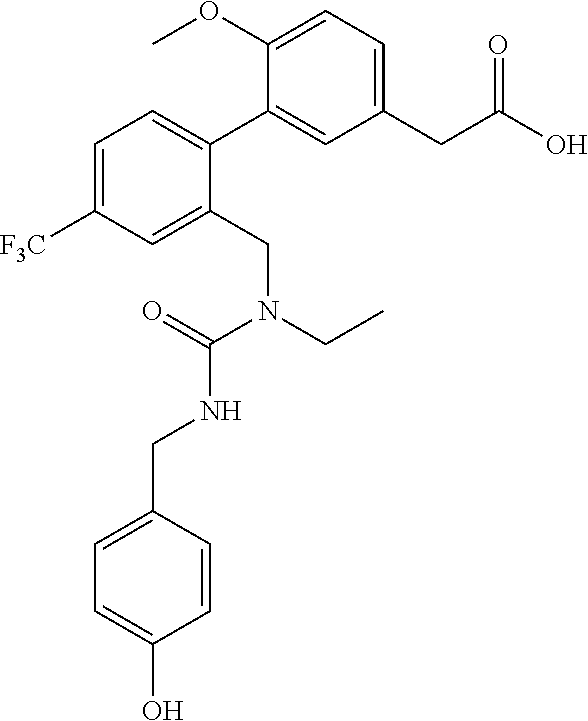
C1=C([F3C])C=C(CN(CC)C(=O)NCC2=CC=C(O)C=C2)C(C2=CC(CC(O)=O)=CC=C2OC)=C1
